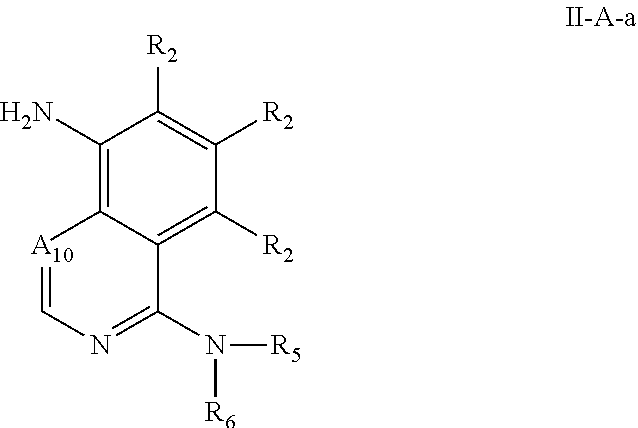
C1(N)=C2C(=C([R2])C([R2])=C1[R2])C(N([R5])[R6])=NC=[A10]2
